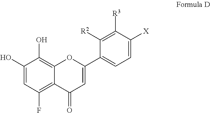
C1(O)=CC(F)=C2C(=C1O)OC(C1=CC=C([X])C([R3])=C1[R2])=CC2=O
